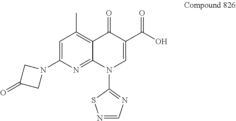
N1=CN=C(N2C=C(C(O)=O)C(=O)C3=C(C)C=C(N4CC(=O)C4)N=C23)S1
